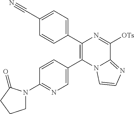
C1(C2=C(C3=CC=C(C#N)C=C3)N=C([OTs])C3=NC=CN23)=CN=C(N2CCCC2=O)C=C1
